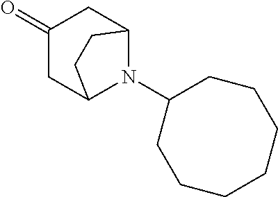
C1(=O)CC2N(C3CCCCCCC3)C(C1)CC2
